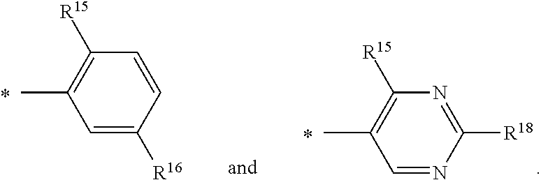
C1=C([R16])C=CC([R15])=C1C.C1=NC([R18])=NC([R15])=C1C
